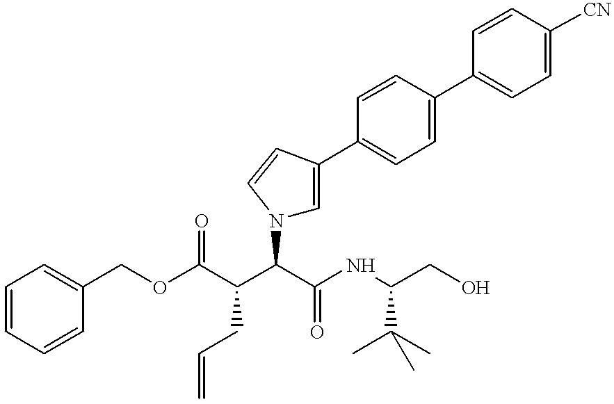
N1(C(C(C(OCC2=CC=CC=C2)=O)CC=C)C(NC(CO)C(C)(C)C)=O)C=C(C2=CC=C(C3=CC=C([CN])C=C3)C=C2)C=C1
